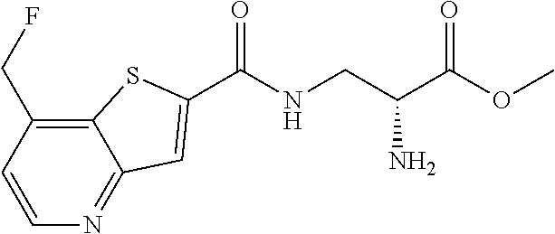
C1=CC(CF)=C2C(=N1)C=C(C(NCC(C(OC)=O)N)=O)S2
